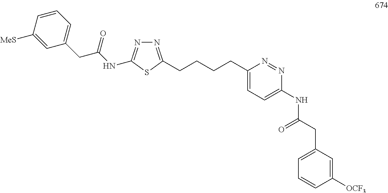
N1=C(CCCCC2=CC=C(NC(CC3=CC=CC([OCF3])=C3)=O)N=N2)SC(NC(CC2=CC=CC([MeS])=C2)=O)=N1
